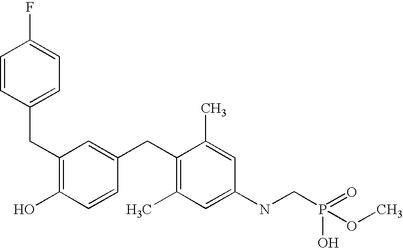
C1(CC2=CC=C(F)C=C2)=C(O)C=CC(CC2=C(C)C=C(NCP(OC)(=O)O)C=C2C)=C1
